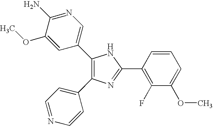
C1(C2=CN=C(N)C(OC)=C2)=C(C2=CC=NC=C2)N=C(C2=C(F)C(OC)=CC=C2)N1
